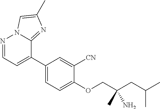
N1=CC=C(C2=CC=C(OCC(CC(C)C)(C)N)C([CN])=C2)C2=NC(C)=CN12
